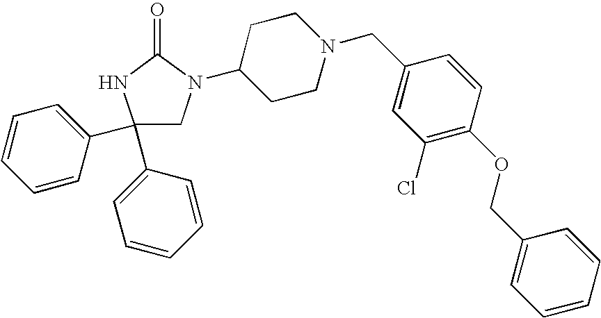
C1(C2=CC=CC=C2)(C2=CC=CC=C2)CN(C2CCN(CC3=CC(Cl)=C(OCC4=CC=CC=C4)C=C3)CC2)C(=O)N1
